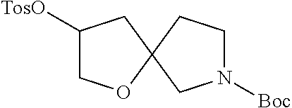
C1([TosO])COC2(C1)CN([Boc])CC2
